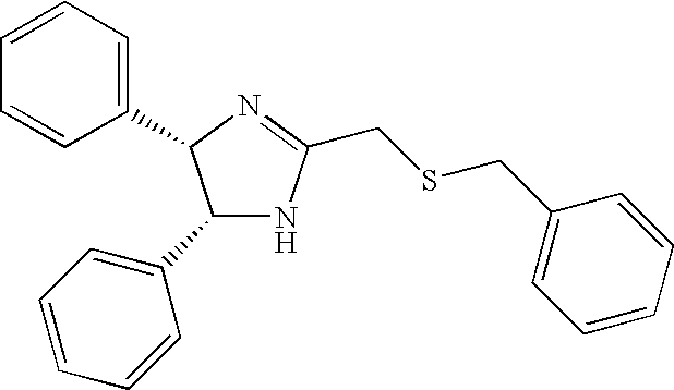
C1(C2=CC=CC=C2)NC(CSCC2=CC=CC=C2)=NC1C1=CC=CC=C1
